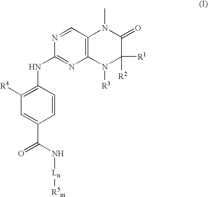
N1=CC2=C(N=C1NC1=C([R4])C=C(C(N[Ln][R5m])=O)C=C1)N([R3])C([R2])([R1])C(=O)N2C
